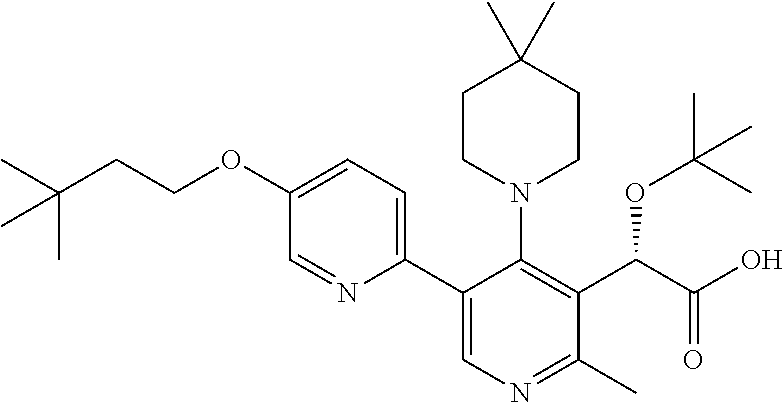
C(CCOC1=CC=C(C2=CN=C(C)C(C(C(O)=O)OC(C)(C)C)=C2N2CCC(C)(C)CC2)N=C1)(C)(C)C
